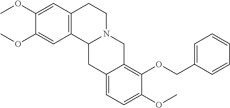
C1(OC)=CC2=C(C=C1OC)CCN1C2CC2=CC=C(OC)C(OCC3=CC=CC=C3)=C2C1
